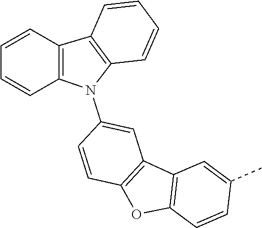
C12=C(C3=C(O1)C=CC(N1C4=C(C5=C1C=CC=C5)C=CC=C4)=C3)C=C(C)C=C2
